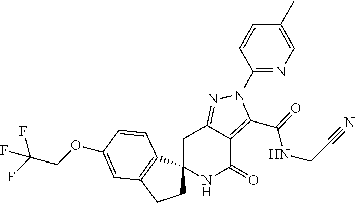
C1C2=NN(C3=NC=C(C)C=C3)C(C(=O)NCC#N)=C2C(=O)NC12CCC1=C2C=CC(OCC(F)(F)F)=C1
